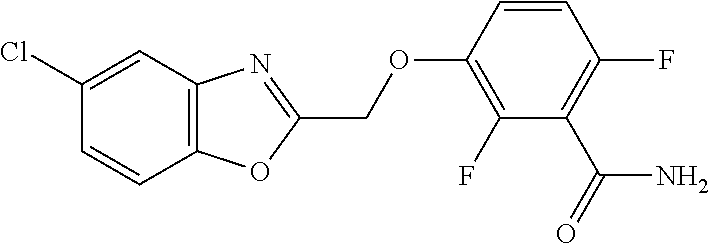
C1=CC2=C(C=C1Cl)N=C(COC1=C(F)C(C(=O)N)=C(F)C=C1)O2
